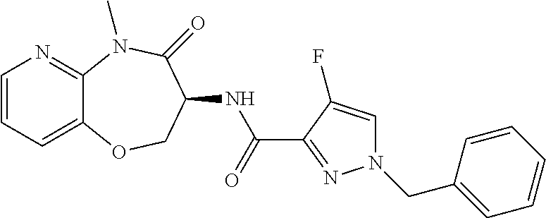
C1=CC=C2C(=N1)N(C)C(=O)C(NC(C1=NN(CC3=CC=CC=C3)C=C1F)=O)CO2
